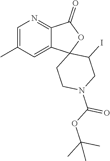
C1=C(C)C=C2C(=N1)C(=O)OC21CCN(C(=O)OC(C)(C)C)CC1I
